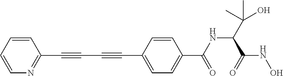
C1=CC=CN=C1C#CC#CC1=CC=C(C(NC(C(O)(C)C)C(NO)=O)=O)C=C1
